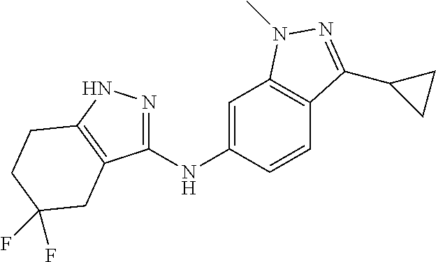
C1(NC2=CC3=C(C=C2)C(C2CC2)=NN3C)=NNC2=C1CC(F)(F)CC2
